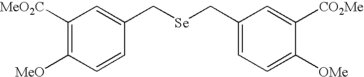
C1([MeO2C])=C([MeO])C=CC(C[Se]CC2=CC=C([OMe])C([CO2Me])=C2)=C1
